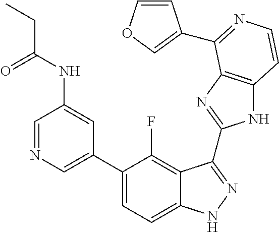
C1=C(C2=CC=C3C(=C2F)C(C2=NC4=C(N2)C=CN=C4C2=COC=C2)=NN3)C=C(NC(CC)=O)C=N1
